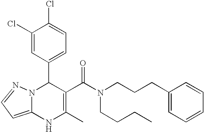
C1(C2N3C(=CC=N3)NC(C)=C2C(=O)N(CCCC2=CC=CC=C2)CCCC)=CC=C(Cl)C(Cl)=C1
